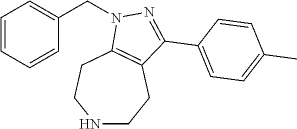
N1CCC2=C(CC1)N(CC1=CC=CC=C1)N=C2C1=CC=C(C)C=C1
